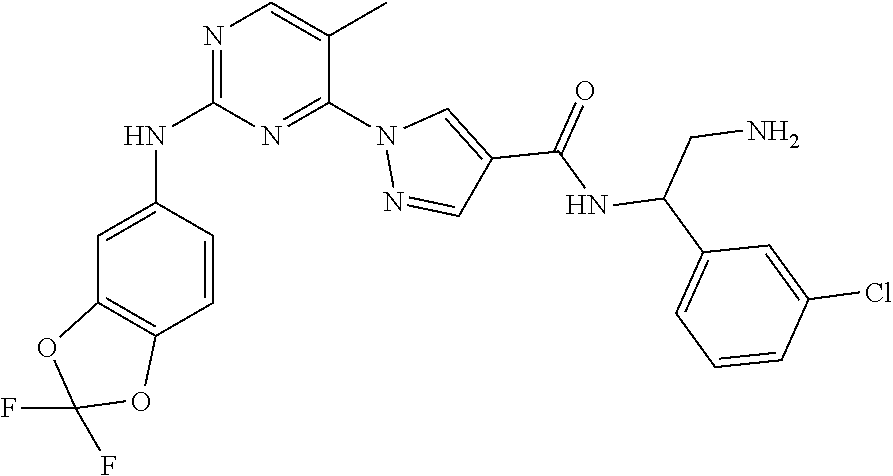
C1=C(C)C(N2N=CC(C(NC(C3=CC=CC(Cl)=C3)CN)=O)=C2)=NC(NC2=CC3=C(C=C2)OC(F)(F)O3)=N1
